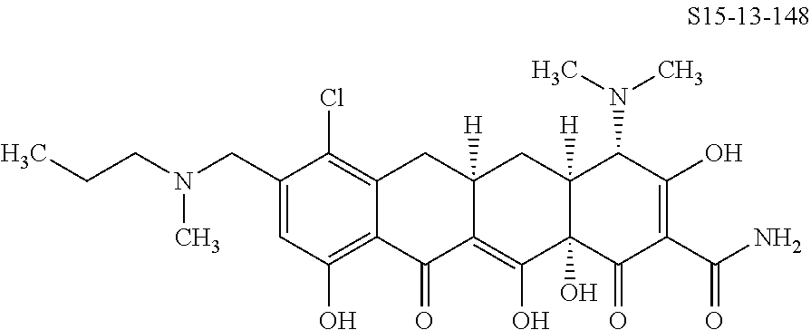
C1(CN(CCC)C)=CC(O)=C2C(=C1Cl)CC1([H])C(=C(O)C3(O)C([H])(C1)C(N(C)C)C(O)=C(C(N)=O)C3=O)C2=O
